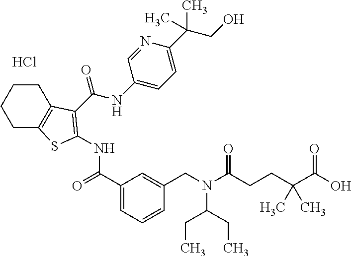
C1CC2=C(CC1)SC(NC(=O)C1=CC=CC(CN(C(CC)CC)C(=O)CCC(C(=O)O)(C)C)=C1)=C2C(NC1=CC=C(C(CO)(C)C)N=C1)=O.Cl
